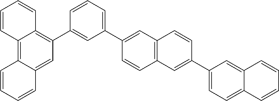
C1=CC2=C3C(=CC(C4=CC(C5=CC6=C(C=C5)C=C(C5=CC=C7C(=C5)C=CC=C7)C=C6)=CC=C4)=C2C=C1)C=CC=C3
